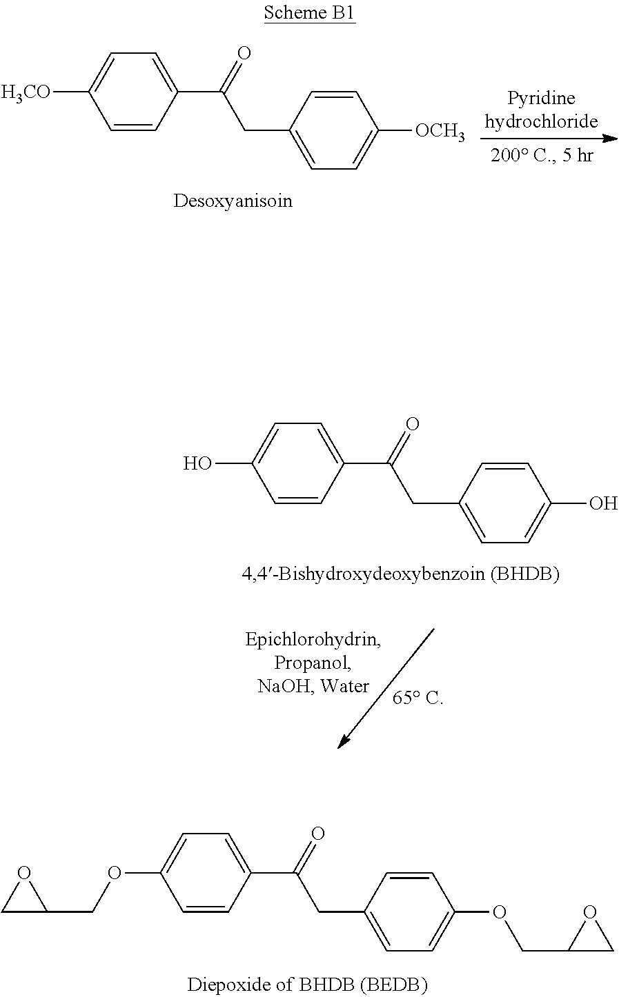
C1=C([H3CO])C=CC(C(=O)CC2=CC=C([OCH3])C=C2)=C1.C1=C(O)C=CC(C(=O)CC2=CC=C(O)C=C2)=C1.C1=C(OCC2OC2)C=CC(C(=O)CC2=CC=C(OCC3CO3)C=C2)=C1
